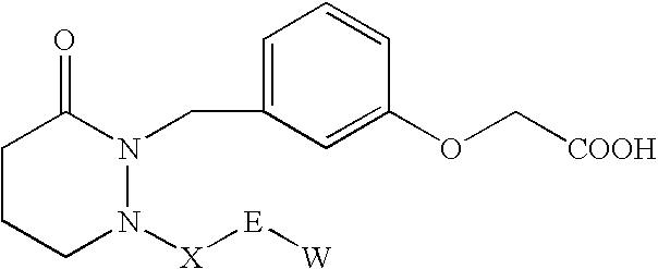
C1CCN([X][E][W])N(CC2=CC=CC(OC[COOH])=C2)C1=O
